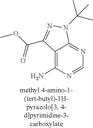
C12=C(N)N=CN=C1N(C(C)(C)C)N=C2C(OC)=O
